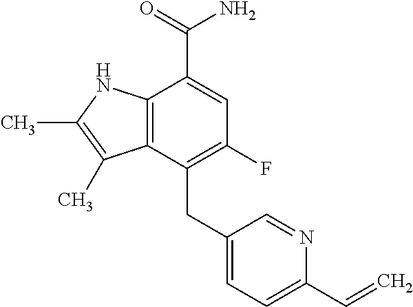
C12=C(NC(C)=C1C)C(C(=O)N)=CC(F)=C2CC1=CC=C(C=C)N=C1
